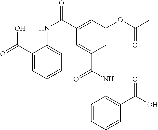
C1(C(=O)O)=CC=CC=C1NC(=O)C1=CC(OC(C)=O)=CC(C(=O)NC2=C(C(O)=O)C=CC=C2)=C1
